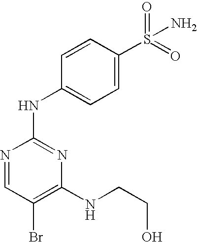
N1=CC(Br)=C(NCCO)N=C1NC1=CC=C(S(=O)(=O)N)C=C1
